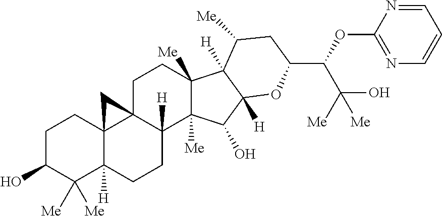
C1C(O)C([Me])([Me])C2([H])C3(C1)C1(C([H])(CC2)C2([Me])C([Me])(CC1)C1([H])C([Me])CC(C(C(O)([Me])[Me])OC4=NC=CC=N4)OC1([H])C2O)C3
